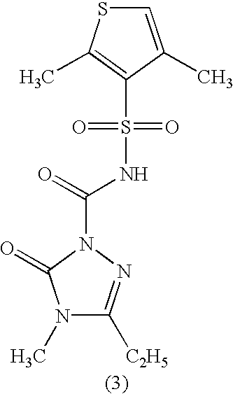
N1(C)C([C2H5])=NN(C(=O)NS(C2=C(C)SC=C2C)(=O)=O)C1=O
